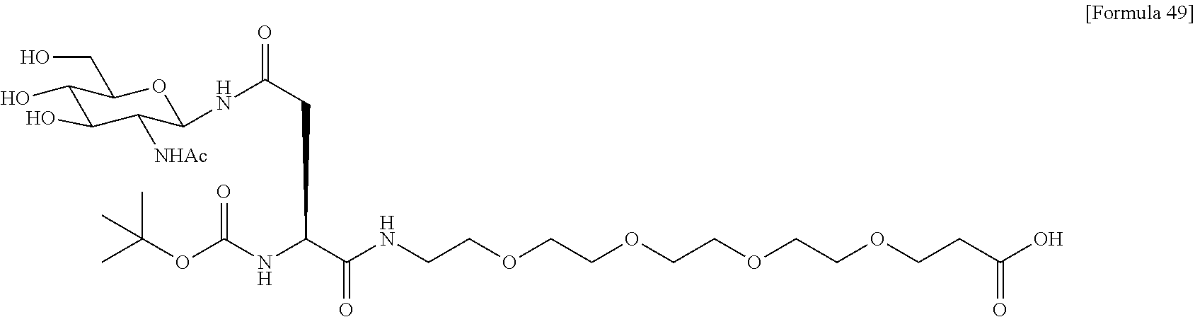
C1(O)C(O)C([NHAc])C(NC(CC(NC(OC(C)(C)C)=O)C(NCCOCCOCCOCCOCCC(O)=O)=O)=O)OC1CO
